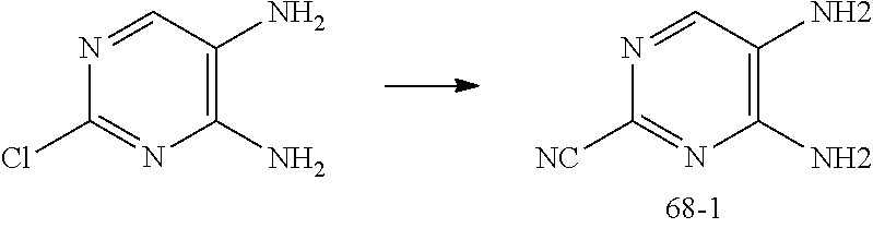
C1(N)=C(N)C=NC(Cl)=N1.C1(N)=C(N)C=NC([NC])=N1
